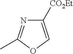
C1([CO2Et])=COC(C)=N1
